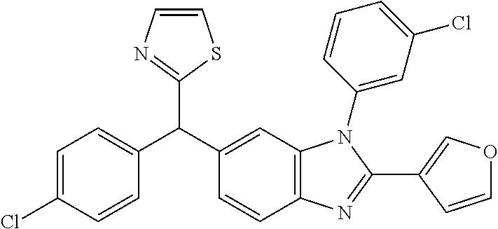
C1=C(Cl)C=CC(C(C2=CC3=C(C=C2)N=C(C2=COC=C2)N3C2=CC(Cl)=CC=C2)C2=NC=CS2)=C1
